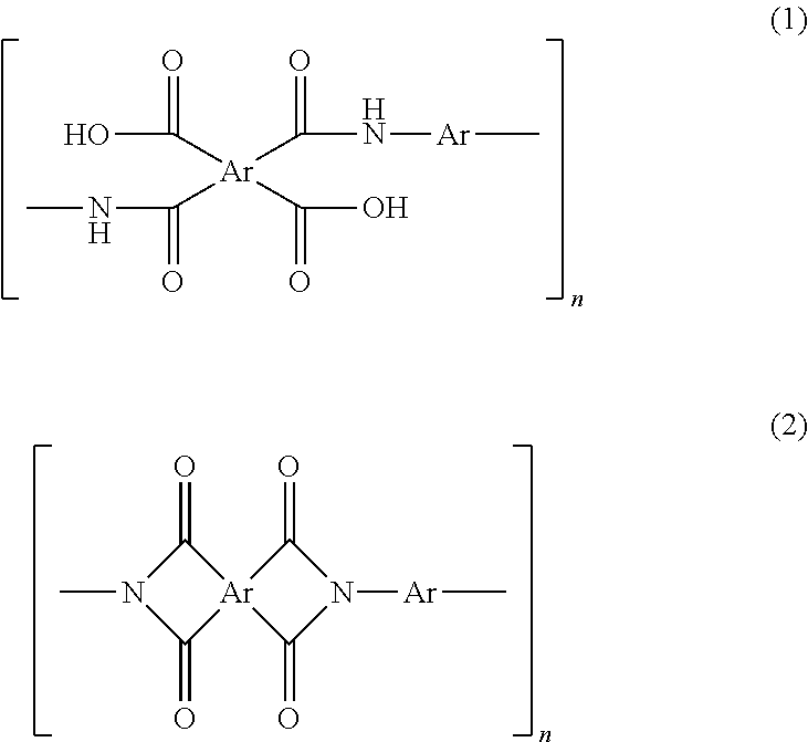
OC(=O)[Ar](C(=O)O)(C(=O)N[Ar]C)C(=O)NC.[Ar]12(C(=O)N(C)C1=O)C(=O)N([Ar]C)C2=O
